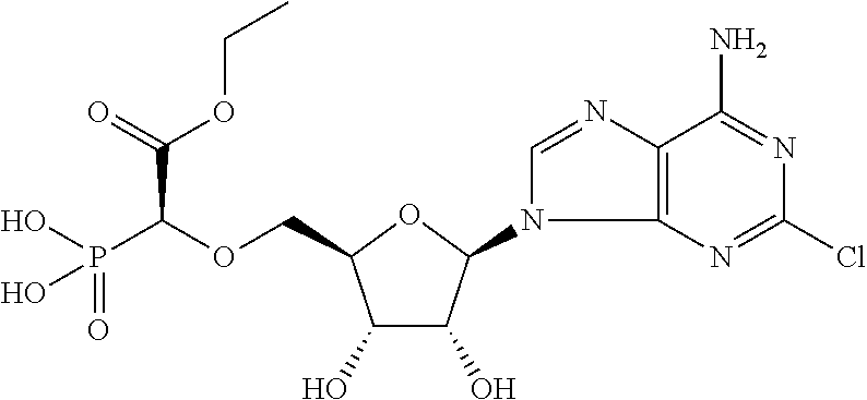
C12=C(N=C(Cl)N=C1N)N(C1C(O)C(O)C(COC(P(O)(=O)O)C(=O)OCC)O1)C=N2
